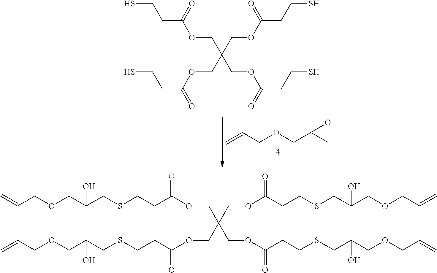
C=CCOCC(CSCCC(OCC(COC(CCSCC(COCC=C)O)=O)(COC(CCSCC(COCC=C)O)=O)COC(CCSCC(COCC=C)O)=O)=O)O.C(=O)(OCC(COC(CCS)=O)(COC(CCS)=O)COC(CCS)=O)CCS.C=CCOCC1OC1
